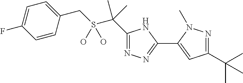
C1(C(S(CC2=CC=C(F)C=C2)(O)O)(C)C)=NN=C(C2=CC(C(C)(C)C)=NN2C)N1
